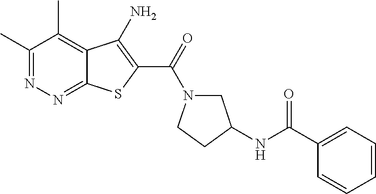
C1(C)=NN=C2C(=C1C)C(N)=C(C(=O)N1CC(NC(=O)C3=CC=CC=C3)CC1)S2
